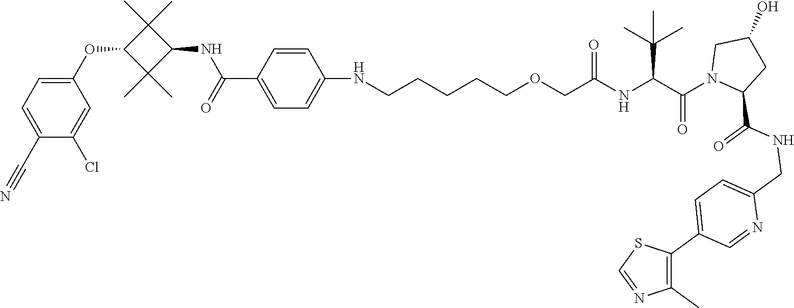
C1(NCCCCCOCC(NC(C(N2CC(O)CC2C(NCC2=CC=C(C3=C(C)N=CS3)C=N2)=O)=O)C(C)(C)C)=O)=CC=C(C(NC2C(C)(C)C(OC3=CC=C(C#N)C(Cl)=C3)C2(C)C)=O)C=C1
